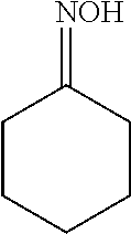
C1CCCCC1=[NOH]
